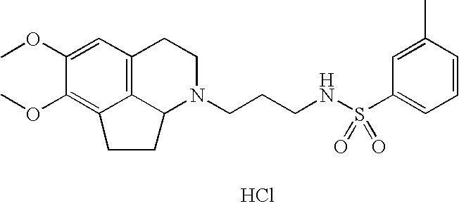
C12=C3C=C(OC)C(OC)=C1CCC2N(CCCNS(C1=CC=CC(C)=C1)(=O)=O)CC3.Cl
